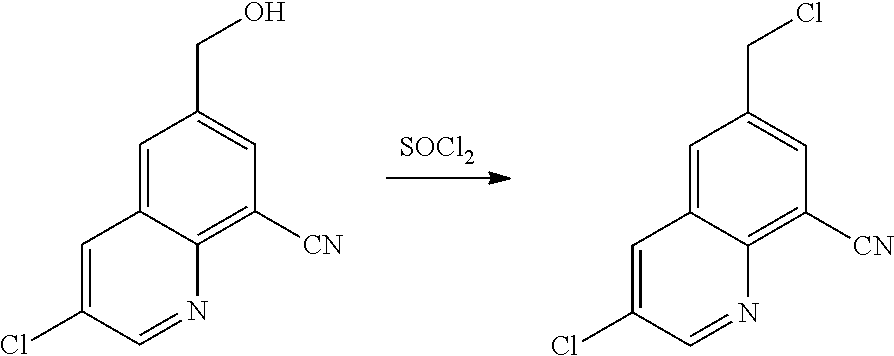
C1=C2C(=C([CN])C=C1CCl)N=CC(Cl)=C2.C1=C2C(=C([CN])C=C1CO)N=CC(Cl)=C2.[SOCl2]
